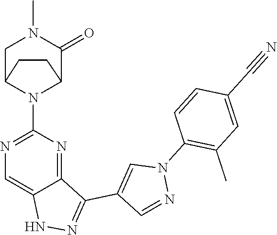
N1C2=CN=C(N3C4C(=O)N(C)CC3CC4)N=C2C(C2=CN(C3=C(C)C=C(C#N)C=C3)N=C2)=N1
